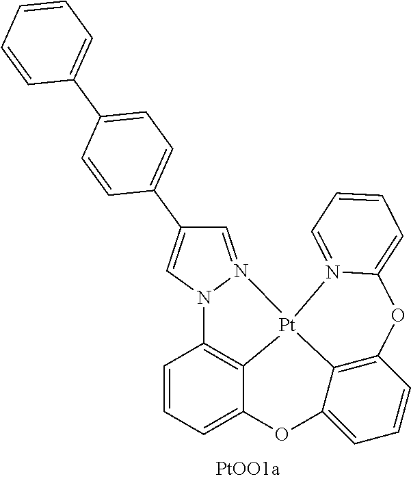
C1=CC=C2C3=C1N1N(=CC(C4=CC=C(C5=CC=CC=C5)C=C4)=C1)[Pt]31C3=C(C=CC=C3O2)OC2=CC=CC=N21
